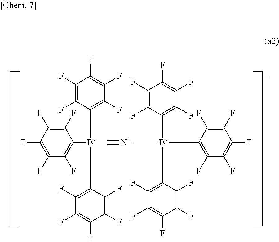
C1(F)=C(F)C([B-](C2=C(F)C(F)=C(F)C(F)=C2F)(C2=C(F)C(F)=C(F)C(F)=C2F)C#[N+][B-](C2=C(F)C(F)=C(F)C(F)=C2F)(C2=C(F)C(F)=C(F)C(F)=C2F)C2=C(F)C(F)=C(F)C(F)=C2F)=C(F)C(F)=C1F
